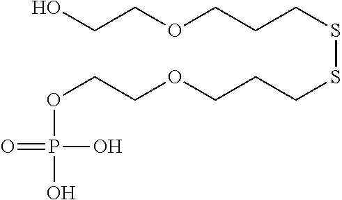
O(CCOCCCSSCCCOCCO)P(O)(O)=O
